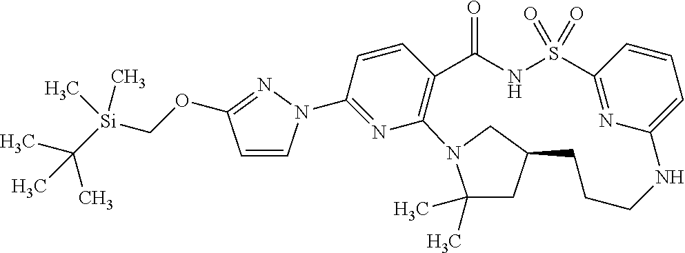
C1=CC2=C(N=C1N1C=CC(OC[Si](C(C)(C)C)(C)C)=N1)N1C(C)(C)CC(C1)CCCNC1=CC=CC(=N1)S(=O)(=O)NC2=O
